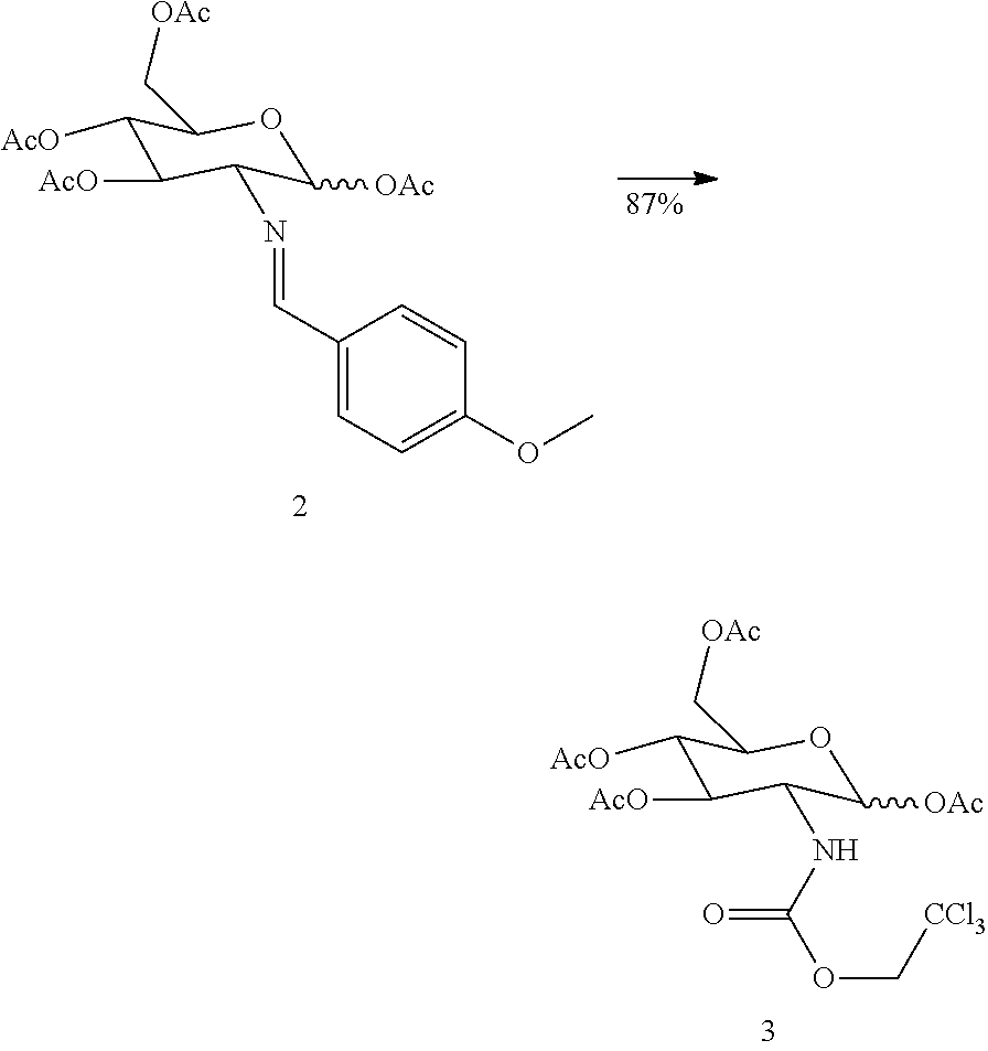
N(C1C([AcO])C([AcO])C(C[OAc])OC1[OAc])=CC1=CC=C(OC)C=C1.N(C1C([AcO])C([AcO])C(C[OAc])OC1[OAc])C(OC[CCl3])=O
